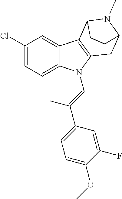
C1(Cl)=CC=C2C(=C1)C1=C(N2C=C(C2=CC=C(OC)C(F)=C2)C)CC2N(C)C1CC2
